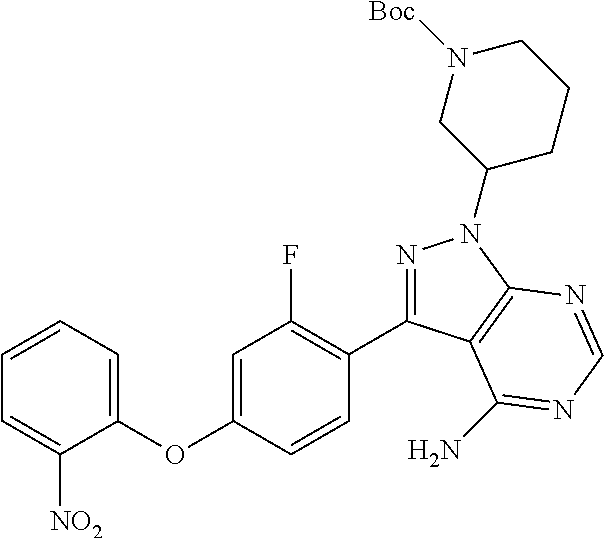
C1(OC2=CC(F)=C(C3=NN(C4CCCN([Boc])C4)C4=C3C(N)=NC=N4)C=C2)=CC=CC=C1[NO2]
